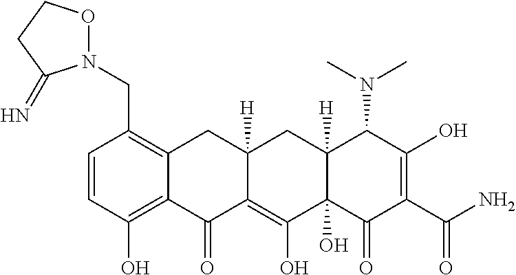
C1=CC(O)=C2C(=C1CN1OCCC1=N)CC1([H])C(=C(O)C3(O)C([H])(C1)C(N(C)C)C(O)=C(C(N)=O)C3=O)C2=O
